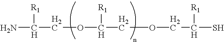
NC(COC(COCC(S)[R1])[R1])[R1]
